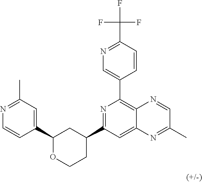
C1(C2=CC(C)=NC=C2)OCCC(C2=NC(C3=CN=C(C(F)(F)F)C=C3)=C3C(=C2)N=C(C)C=N3)C1
